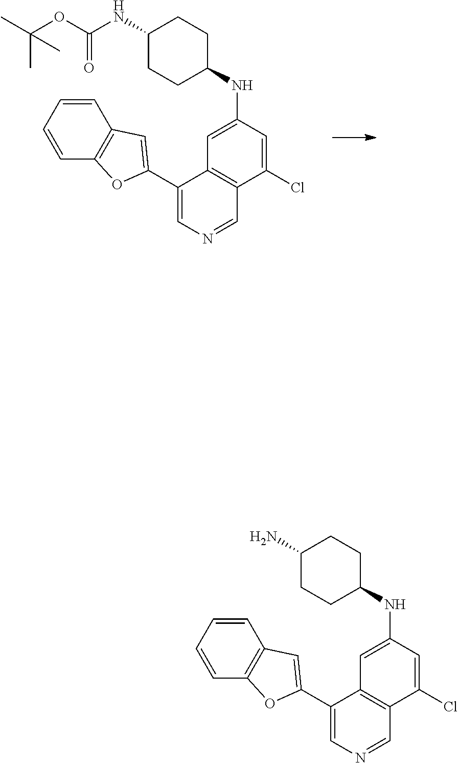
C1(Cl)=CC(NC2CCC(NC(OC(C)(C)C)=O)CC2)=CC2=C1C=NC=C2C1=CC2=C(O1)C=CC=C2.C1(Cl)=CC(NC2CCC(N)CC2)=CC2=C1C=NC=C2C1=CC2=C(O1)C=CC=C2
